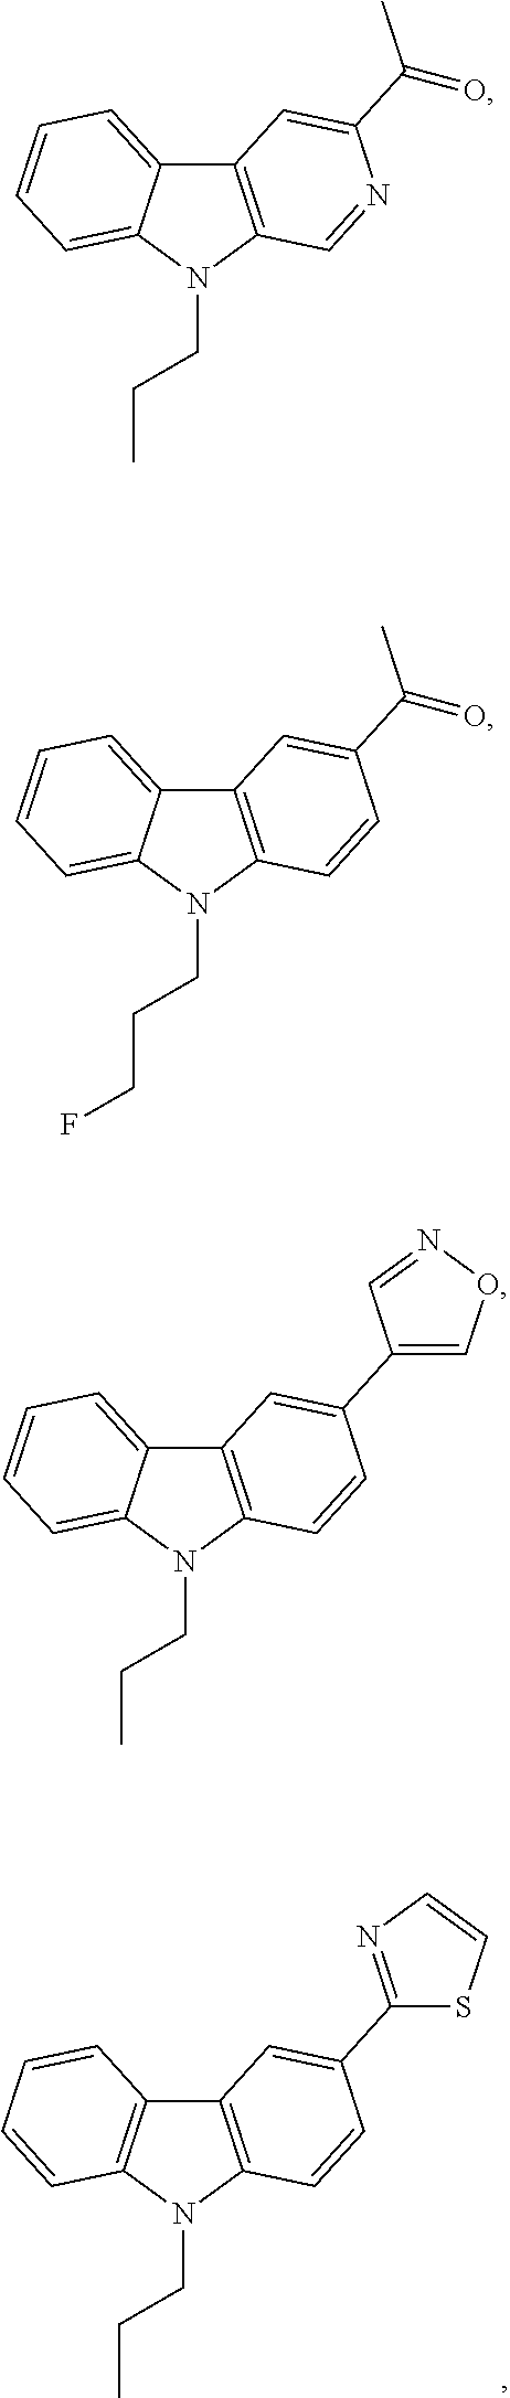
C12=C(N(CCC)C3=C1C=CC=C3)C=CC(C1=NC=CS1)=C2.C12=C(N(CCC)C3=CC=CC=C13)C=NC(C(=O)C)=C2.C12=C(N(CCCF)C3=CC=CC=C13)C=CC(C(=O)C)=C2.C12=C(N(CCC)C3=CC=CC=C13)C=CC(C1=CON=C1)=C2
